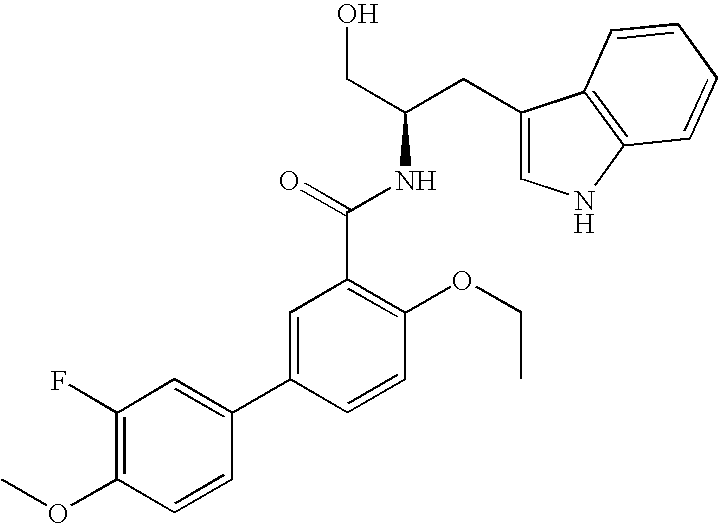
C1(CC(CO)NC(C2=C(OCC)C=CC(C3=CC(F)=C(OC)C=C3)=C2)=O)=CNC2=C1C=CC=C2
